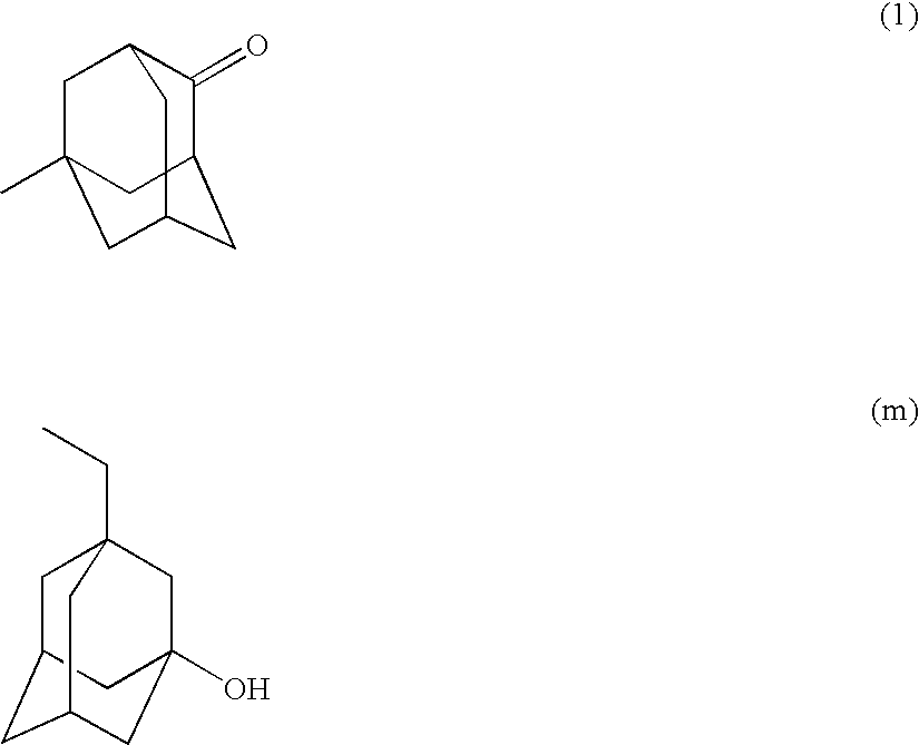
C1C2CC3CC(O)(CC1(CC)C3)C2.C1(=O)C2CC3CC(C)(CC1C3)C2
